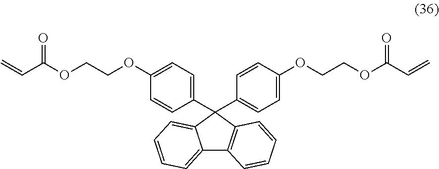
C1=CC(OCCOC(C=C)=O)=CC=C1C1(C2=CC=C(OCCOC(C=C)=O)C=C2)C2=C(C3=CC=CC=C31)C=CC=C2
